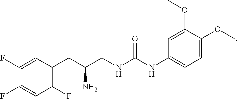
C1(F)=CC(CC(CNC(NC2=CC=C(OC)C(OC)=C2)=O)N)=C(F)C=C1F
